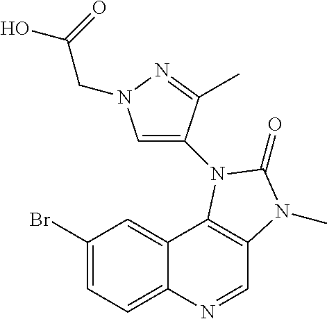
C1(Br)=CC=C2C(=C1)C1=C(C=N2)N(C)C(=O)N1C1=CN(CC(O)=O)N=C1C
